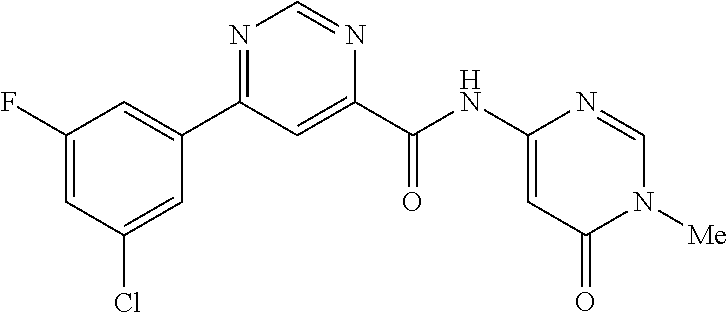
C1(F)=CC(Cl)=CC(C2=NC=NC(C(NC3=CC(=O)N([Me])C=N3)=O)=C2)=C1
